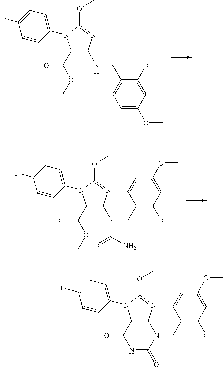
C12=C(N=C(OC)N1C1=CC=C(F)C=C1)N(CC1=C(OC)C=C(OC)C=C1)C(=O)NC2=O.C1(C(OC)=O)=C(N(C(N)=O)CC2=C(OC)C=C(OC)C=C2)N=C(OC)N1C1=CC=C(F)C=C1.C1(C(OC)=O)=C(NCC2=CC=C(OC)C=C2OC)N=C(OC)N1C1=CC=C(F)C=C1
